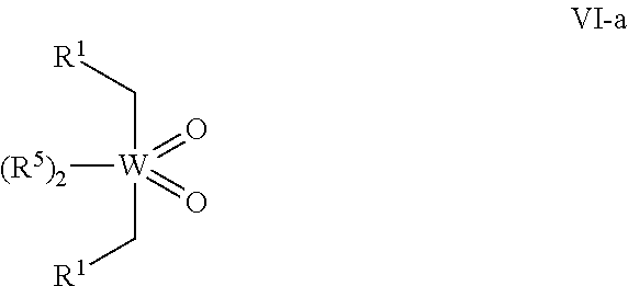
[W]([(R5)2])(C[R1])(C[R1])(=O)=O
